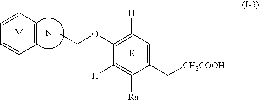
C1=CC=CC=C1.C1(OCC)=C([H])C=C(C[CH2COOH])C([Ra])=C1[H].N
